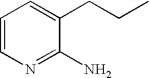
C1=CN=C(N)C(CCC)=C1
